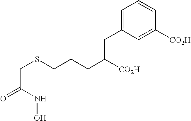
C(C(NO)=O)SCCCC([CO2H])CC1=CC=CC([CO2H])=C1
